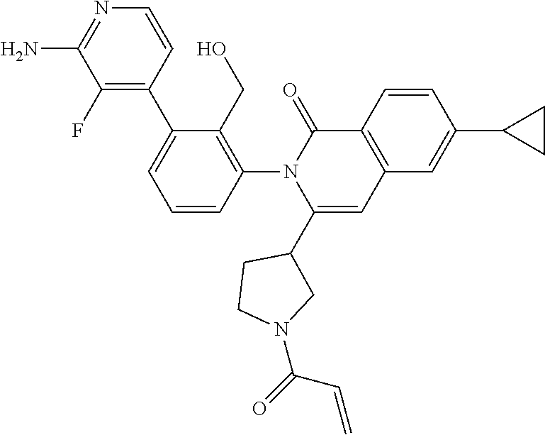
C1=CC(N2C(C3CCN(C(=O)C=C)C3)=CC3=C(C2=O)C=CC(C2CC2)=C3)=C(CO)C(C2=C(F)C(N)=NC=C2)=C1
